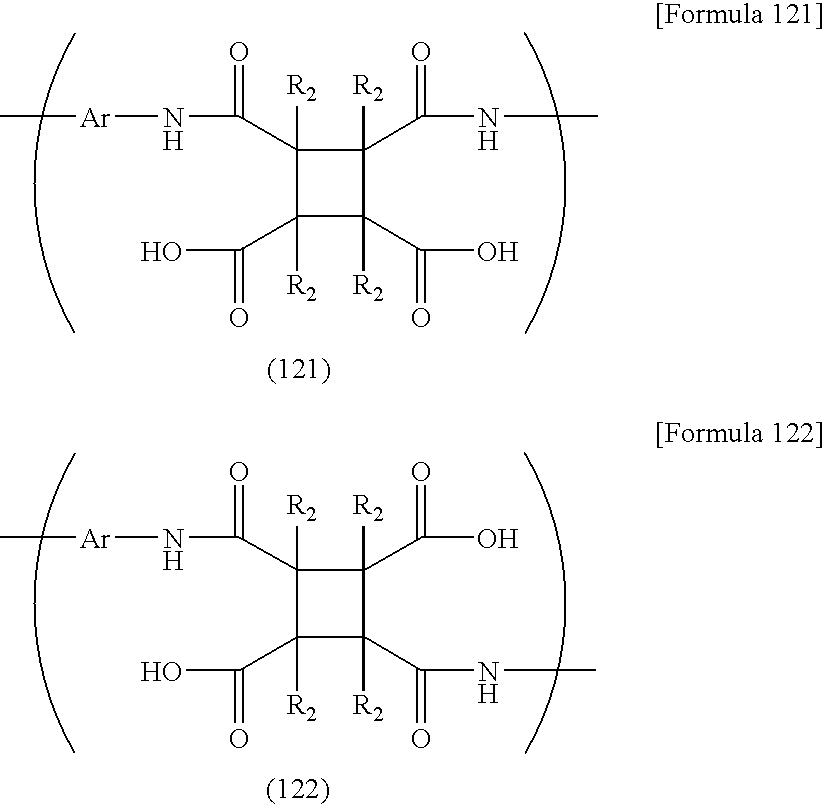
C[Ar]NC(=O)C1([R2])C([R2])(C(=O)O)C([R2])(C(=O)O)C1([R2])C(NC)=O.C[Ar]NC(=O)C1([R2])C([R2])(C(=O)O)C([R2])(C(=O)NC)C1([R2])C(O)=O
